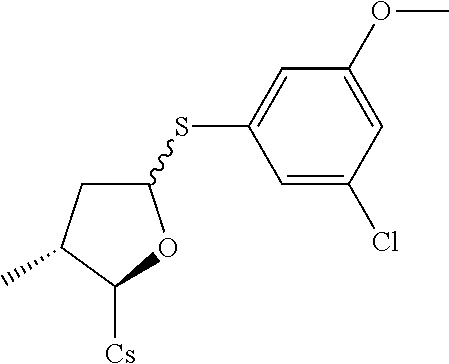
C1(SC2=CC(OC)=CC(Cl)=C2)CC(C)C([Cs])O1
